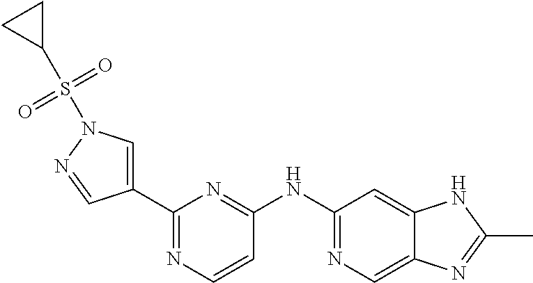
C1(C2=CN(S(C3CC3)(=O)=O)N=C2)=NC=CC(NC2=NC=C3C(=C2)NC(C)=N3)=N1
